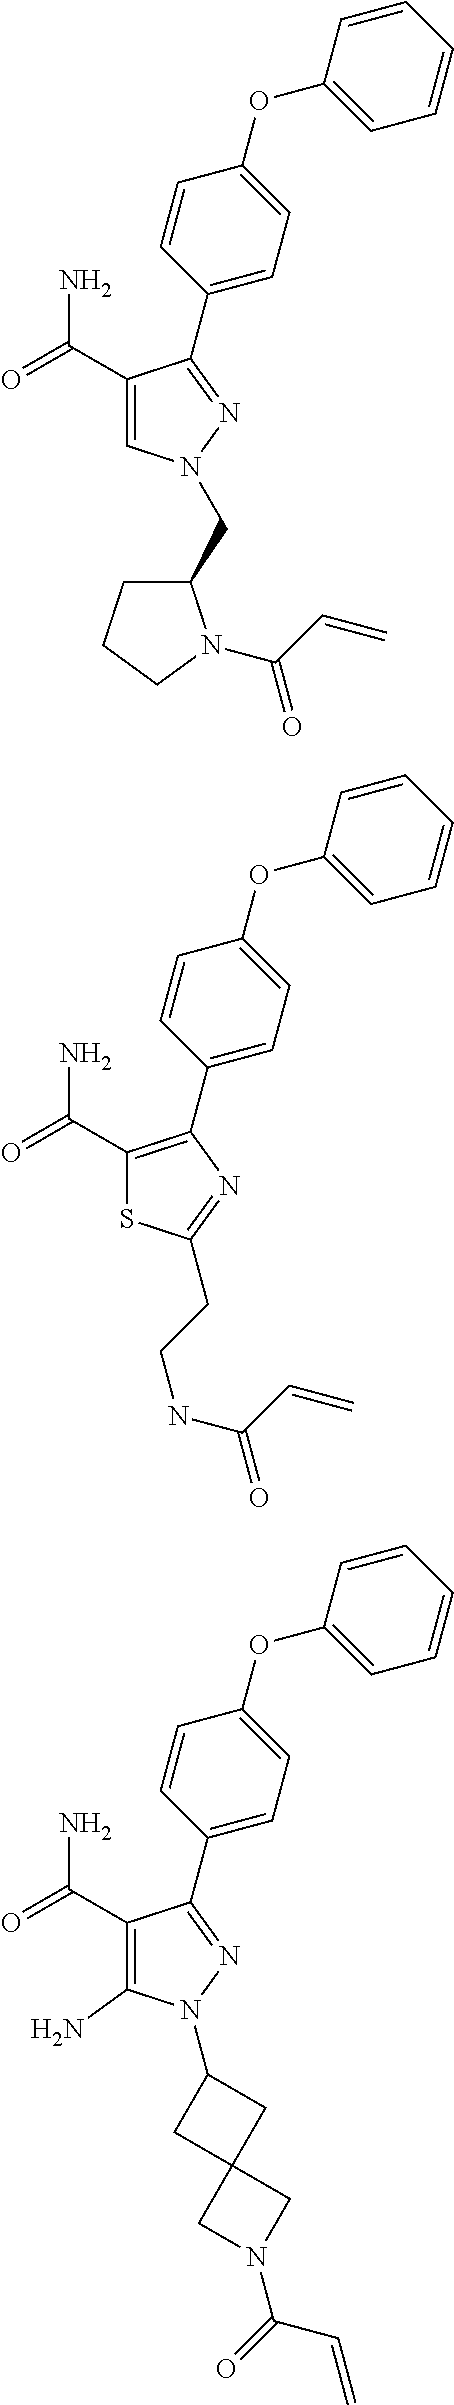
C1(C(=O)N)=CN(CC2CCCN2C(=O)C=C)N=C1C1=CC=C(OC2=CC=CC=C2)C=C1.C1(C(=O)N)=C(C2=CC=C(OC3=CC=CC=C3)C=C2)N=C(CCNC(C=C)=O)S1.C1(C(=O)N)=C(N)N(C2CC3(C2)CN(C(C=C)=O)C3)N=C1C1=CC=C(OC2=CC=CC=C2)C=C1
